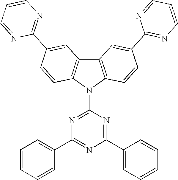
C1(C2=CC=CC=C2)=NC(C2=CC=CC=C2)=NC(N2C3=C(C4=C2C=CC(C2=NC=CC=N2)=C4)C=C(C2=NC=CC=N2)C=C3)=N1
